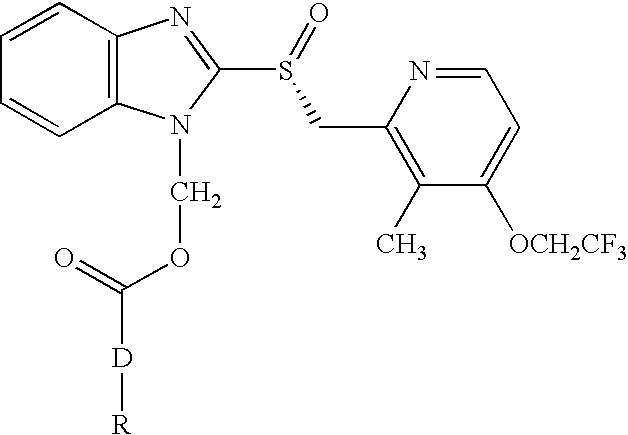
C12=C(N(COC([D][R])=O)C(S(=O)CC3=C(C)C([OCH2CF3])=CC=N3)=N1)C=CC=C2
